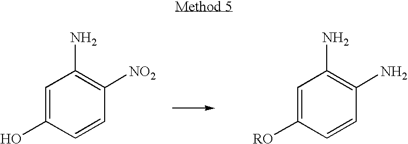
C1=C(O)C=CC([NO2])=C1N.C1=C([RO])C=CC(N)=C1N
